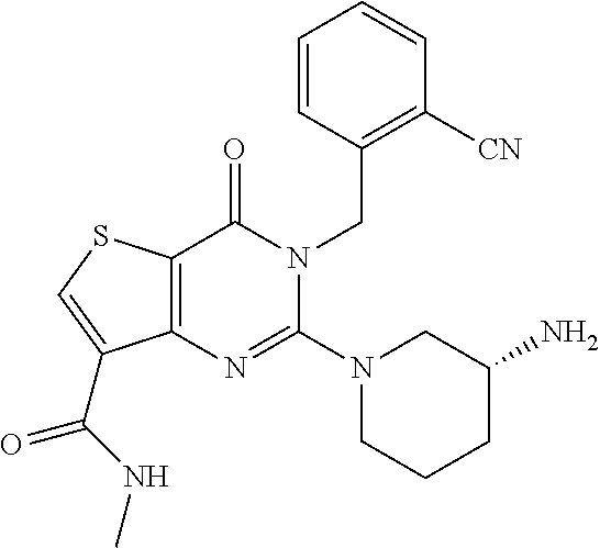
C12=C(SC=C1C(NC)=O)C(=O)N(CC1=C([CN])C=CC=C1)C(N1CCCC(N)C1)=N2
